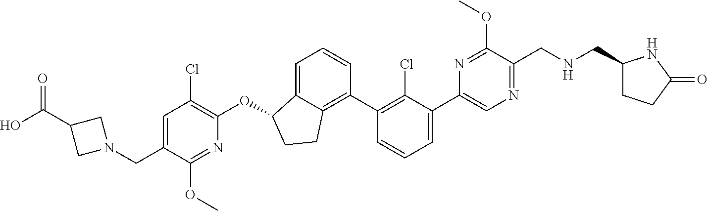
O(C1C2=CC=CC(C3=C(Cl)C(C4=CN=C(CNCC5CCC(=O)N5)C(OC)=N4)=CC=C3)=C2CC1)C1=C(Cl)C=C(CN2CC(C(O)=O)C2)C(OC)=N1
